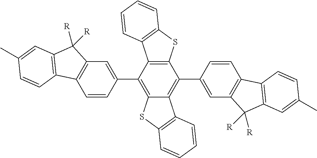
C1=CC(C2=C3C(=C(C4=CC5=C(C=C4)C4=C(C5([R])[R])C=C(C)C=C4)C4=C2C2=C(S4)C=CC=C2)C2=C(S3)C=CC=C2)=CC2=C1C1=C(C2([R])[R])C=C(C)C=C1
